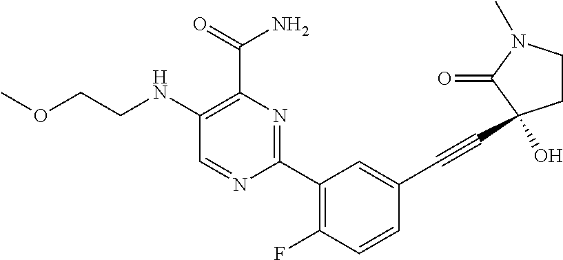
C1(NCCOC)=C(C(=O)N)N=C(C2=C(F)C=CC(C#CC3(O)CCN(C)C3=O)=C2)N=C1
